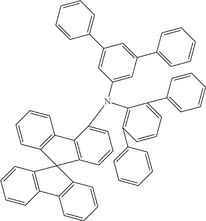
C1=CC(C2=CC=CC=C2)=C(N(C2=CC=CC3=C2C2=C(C=CC=C2)C32C3=C(C=CC=C3)C3=C2C=CC=C3)C2=CC(C3=CC=CC=C3)=CC(C3=CC=CC=C3)=C2)C(C2=CC=CC=C2)=C1
